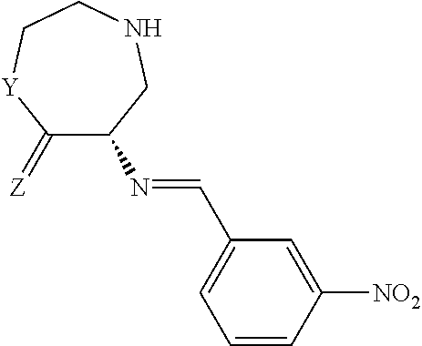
N(=CC1=CC=CC([NO2])=C1)C1C(=[Z])[Y]CCNC1
